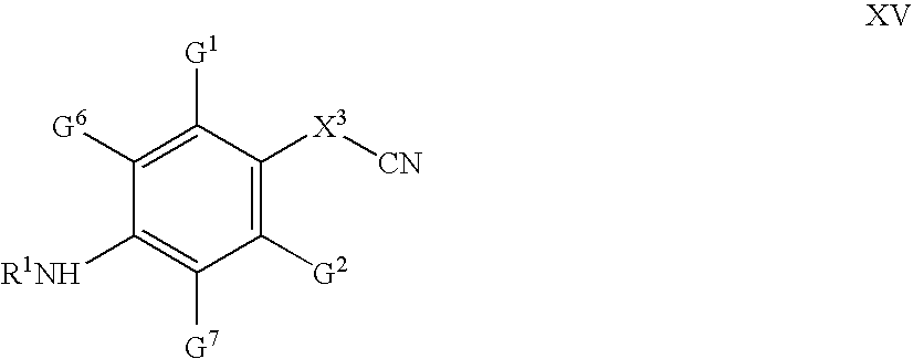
C1([G6])=C([G1])C([X3][CN])=C([G2])C([G7])=C1[R1NH]
